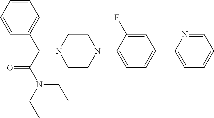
C1(C2=CC=C(N3CCN(C(C(N(CC)CC)=O)C4=CC=CC=C4)CC3)C(F)=C2)=CC=CC=N1
